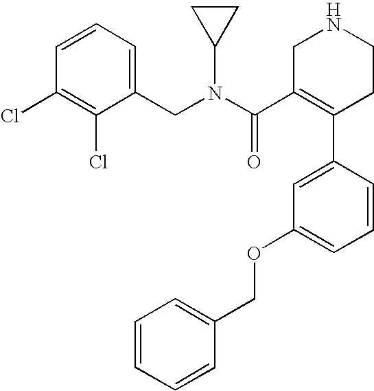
C1(CN(C2CC2)C(=O)C2=C(C3=CC(OCC4=CC=CC=C4)=CC=C3)CCNC2)=CC=CC(Cl)=C1Cl
